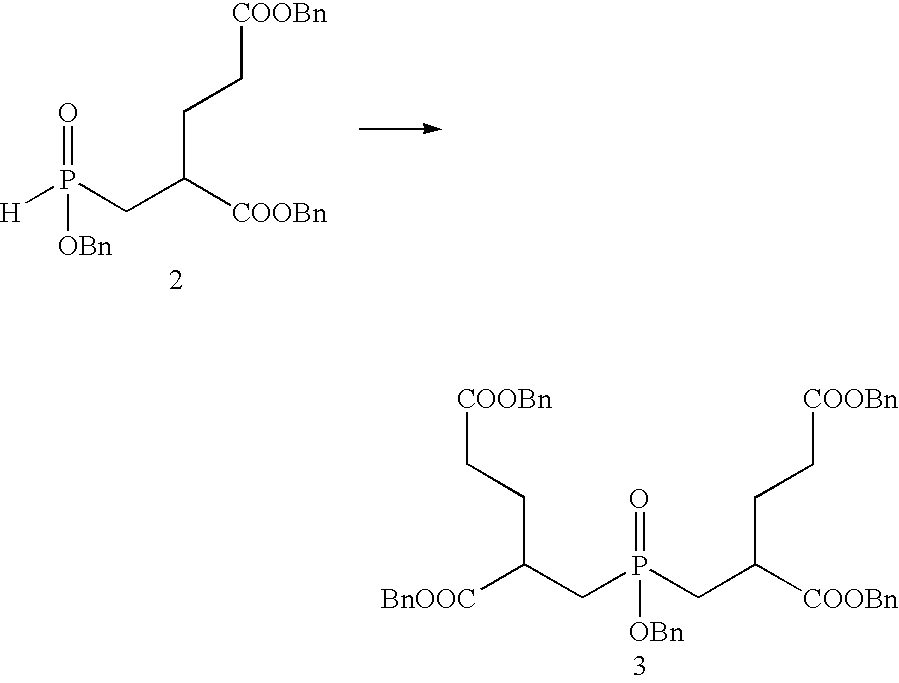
C([COOBn])(CC[COOBn])CP([H])(=O)[OBn].C([COOBn])(CC[COOBn])CP(CC([BnOOC])CC[COOBn])(=O)[OBn]
